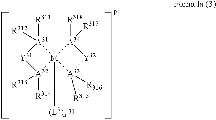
[M]12([(L3)n])([A31]([R311])([R312])[Y31][A32]1([R313])[R314])[A33]([R315])([R316])[Y32][A34]2([R318])[R317]
